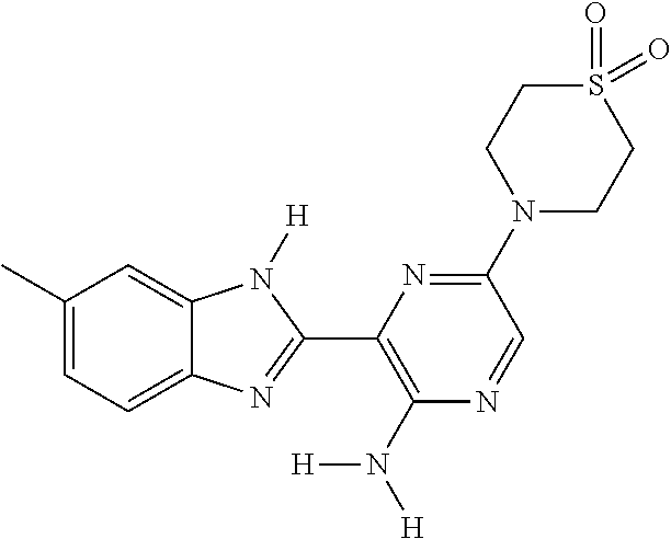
C1(C)=CC=C2C(=C1)N([H])C(C1=C(N([H])[H])N=CC(N3CCS(=O)(=O)CC3)=N1)=N2
